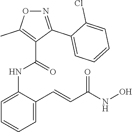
C1=C(NC(C2=C(C)ON=C2C2=CC=CC=C2Cl)=O)C(C=CC(NO)=O)=CC=C1
